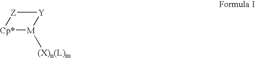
[Z]1[Y][M]([(X)n(L)m])[Cp*]1
